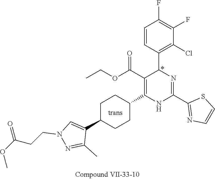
C1(F)=C(F)C=CC(C2N=C(C3=NC=CS3)NC(C3CCC(C4=CN(CCC(OC)=O)N=C4C)CC3)=C2C(OCC)=O)=C1Cl
